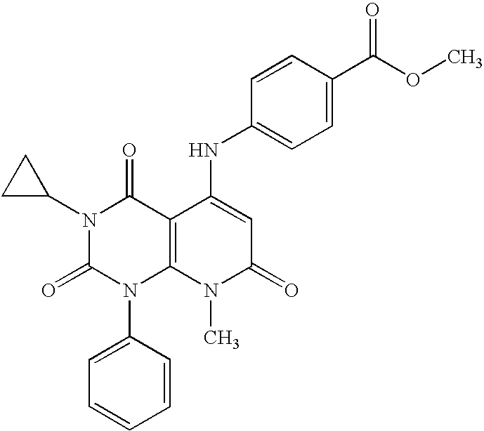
N1(C2CC2)C(=O)N(C2=CC=CC=C2)C2=C(C1=O)C(NC1=CC=C(C(OC)=O)C=C1)=CC(=O)N2C
